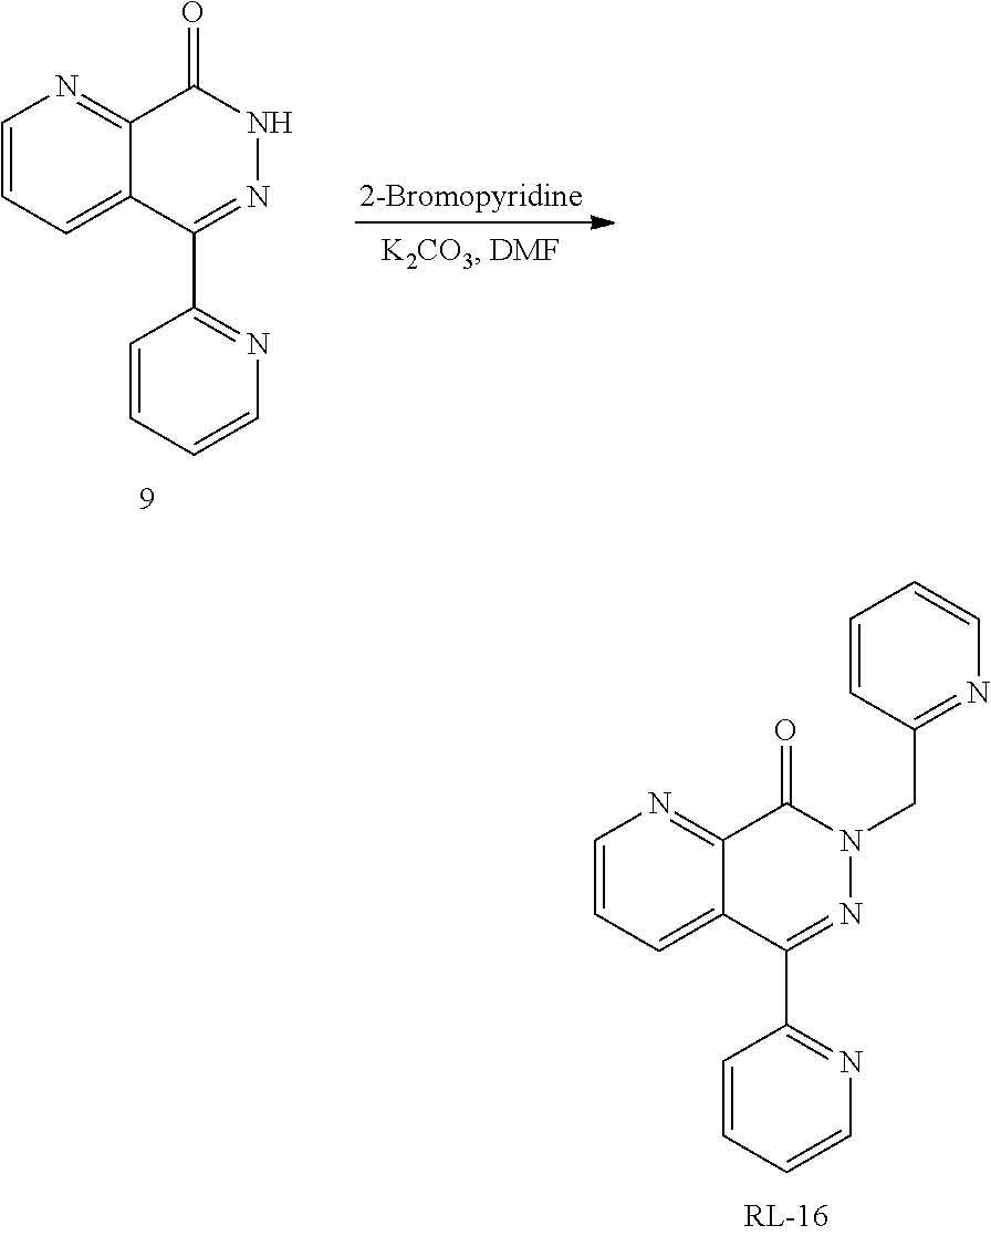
C1=CC=C2C(=N1)C(=O)N(CC1=NC=CC=C1)N=C2C1=NC=CC=C1.[2-Bromopyridine].C1=CC=C2C(=N1)C(=O)NN=C2C1=NC=CC=C1
